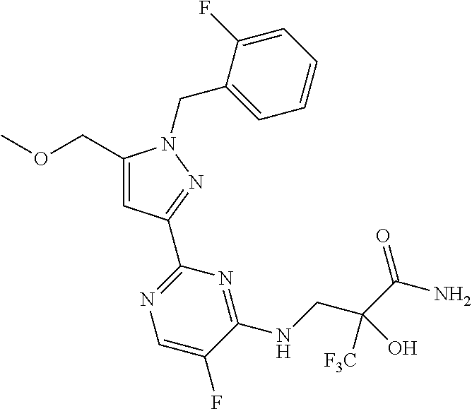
C(C1=CC(C2=NC=C(F)C(NCC(C(N)=O)([F3C])O)=N2)=NN1CC1=CC=CC=C1F)OC
